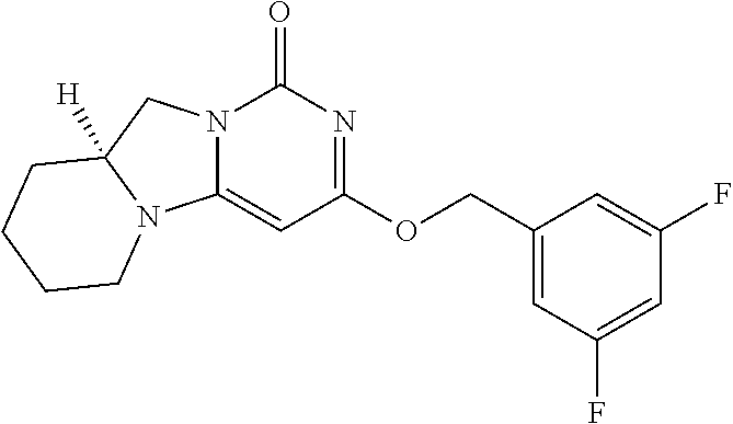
N12C(=CC(OCC3=CC(F)=CC(F)=C3)=NC1=O)N1C([H])(C2)CCCC1
